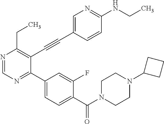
N1=CN=C(C2=CC=C(C(N3CCN(C4CCC4)CC3)=O)C(F)=C2)C(C#CC2=CN=C(NCC)C=C2)=C1CC
